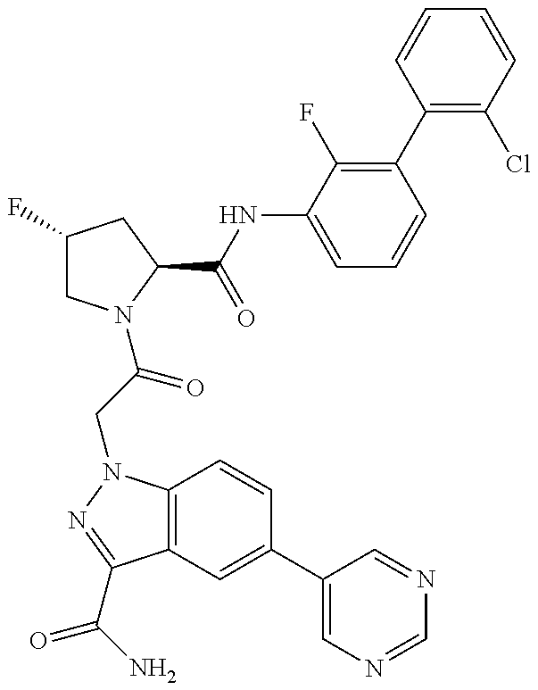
C1(F)CN(C(CN2C3=C(C(C(N)=O)=N2)C=C(C2=CN=CN=C2)C=C3)=O)C(C(=O)NC2=CC=CC(C3=C(Cl)C=CC=C3)=C2F)C1
